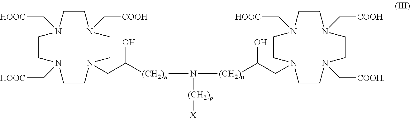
C1CN(C[COOH])CCN(CC([(CH2)n]N([(CH2)n]C(O)CN2CCN(C[HOOC])CCN(C[COOH])CCN(C[COOH])CC2)[(CH2)p][X])O)CCN(C[HOOC])CCN1C[HOOC]
